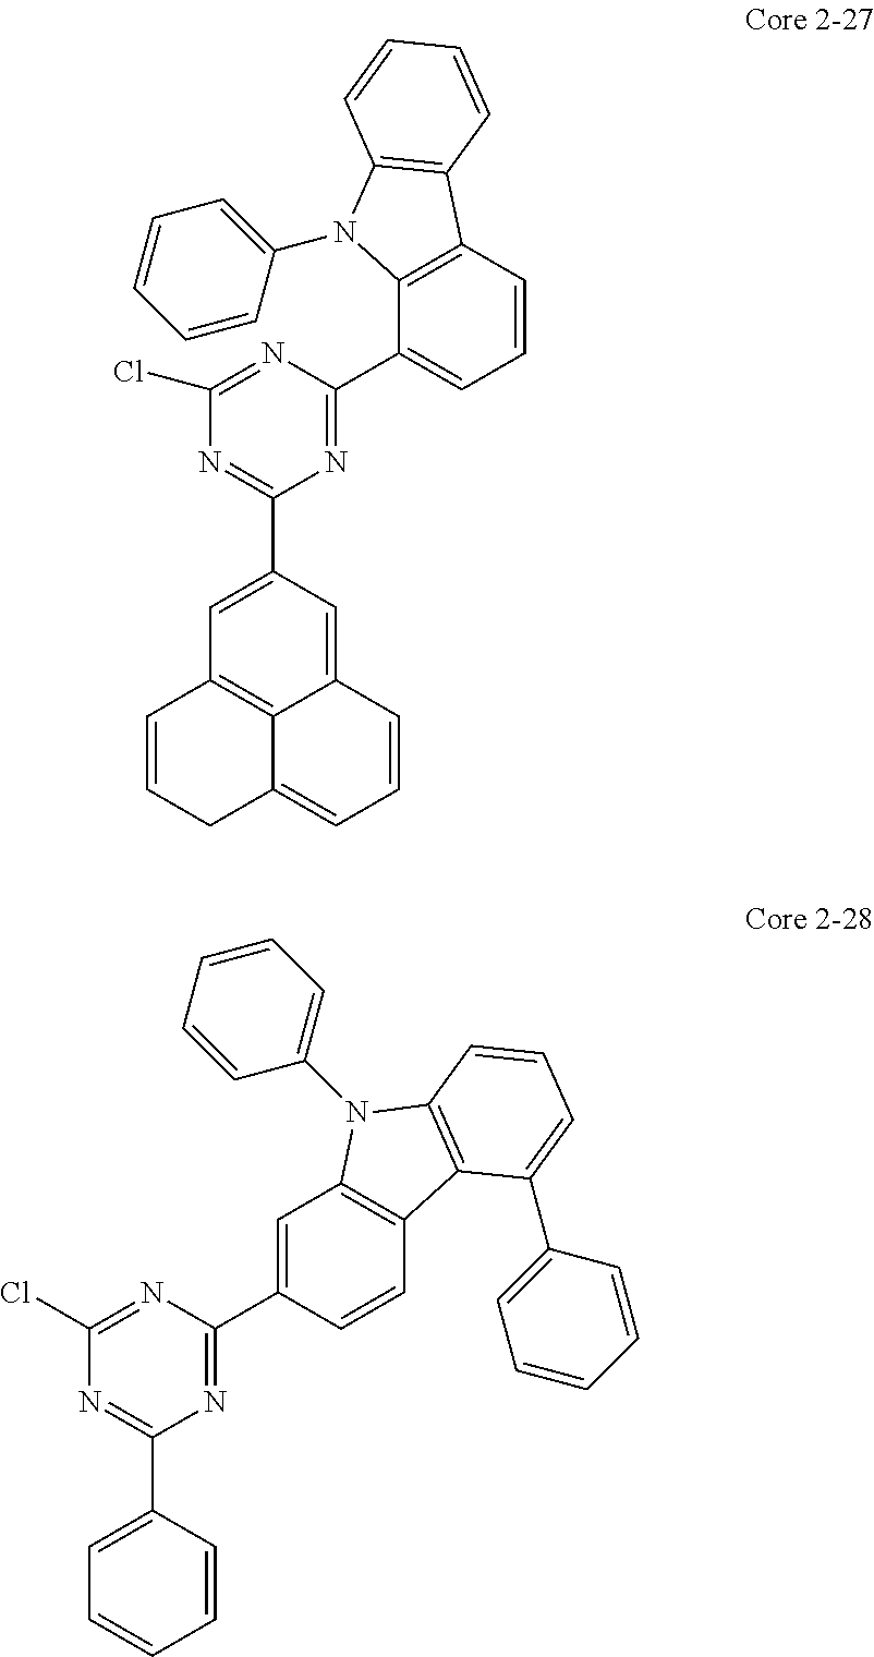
N1=C(C2=CC3=C4C(=C2)C=CC=C4CC=C3)N=C(C2=CC=CC3=C2N(C2=CC=CC=C2)C2=C3C=CC=C2)N=C1Cl.N1=C(C2=CC=CC=C2)N=C(C2=CC3=C(C=C2)C2=C(N3C3=CC=CC=C3)C=CC=C2C2=CC=CC=C2)N=C1Cl
